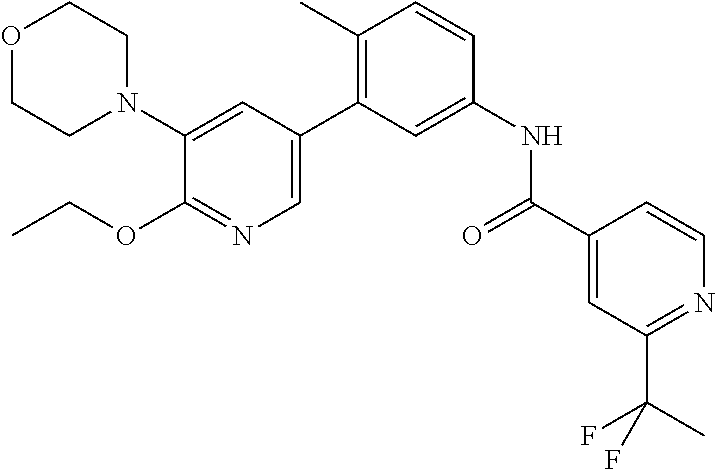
C1(N2CCOCC2)=CC(C2=C(C)C=CC(NC(C3=CC(C(C)(F)F)=NC=C3)=O)=C2)=CN=C1OCC
